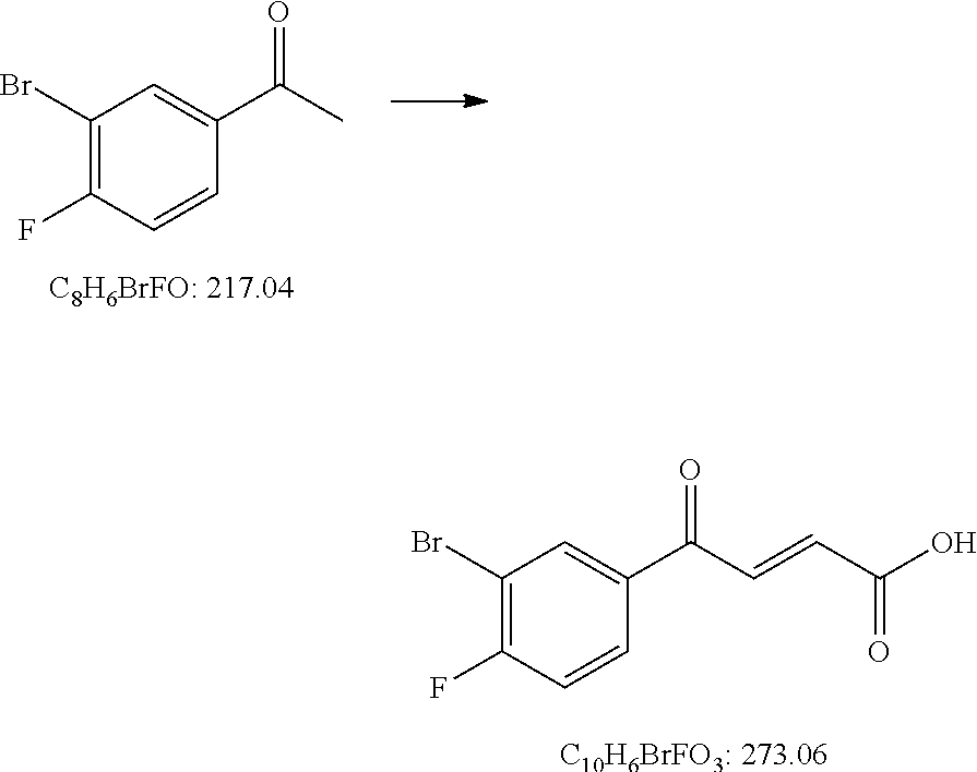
C1(F)=C(Br)C=C(C(=O)C=CC(O)=O)C=C1.[C10H6BrFO3: 273.06].C1(Br)=C(F)C=CC(C(=O)C)=C1.[C8H6BrFO: 217.04]
